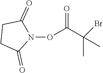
N1(OC(C(C)(C)Br)=O)C(=O)CCC1=O
